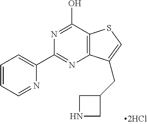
N1=C(O)C2=C(N=C1C1=CC=CC=N1)C(CC1CNC1)=CS2
